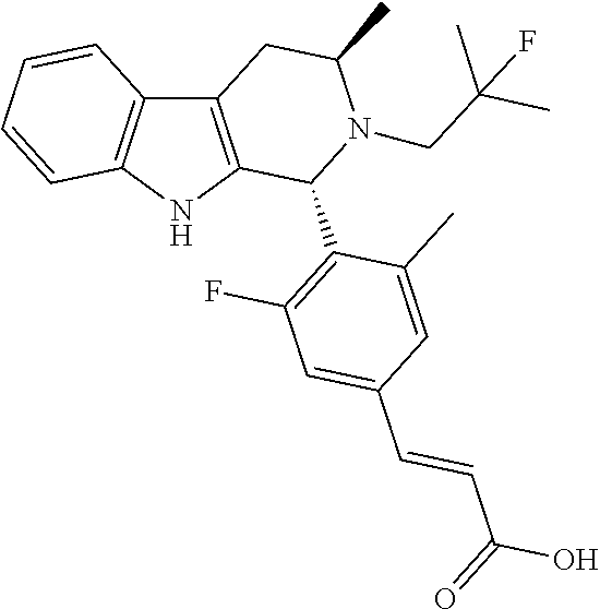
C12=C(NC3=C1C=CC=C3)C(C1=C(F)C=C(C=CC(O)=O)C=C1C)N(CC(C)(C)F)C(C)C2
